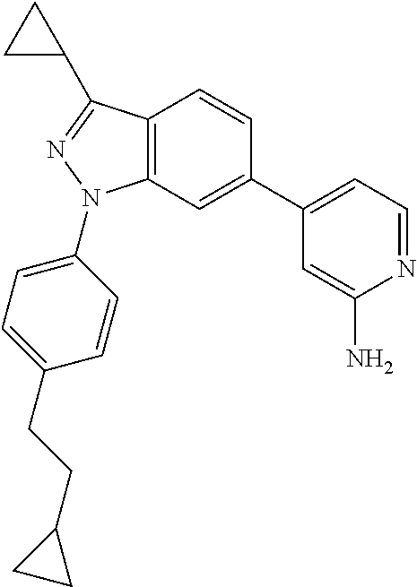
C1(C2=CC3=C(C=C2)C(C2CC2)=NN3C2=CC=C(CCC3CC3)C=C2)=CC=NC(N)=C1
